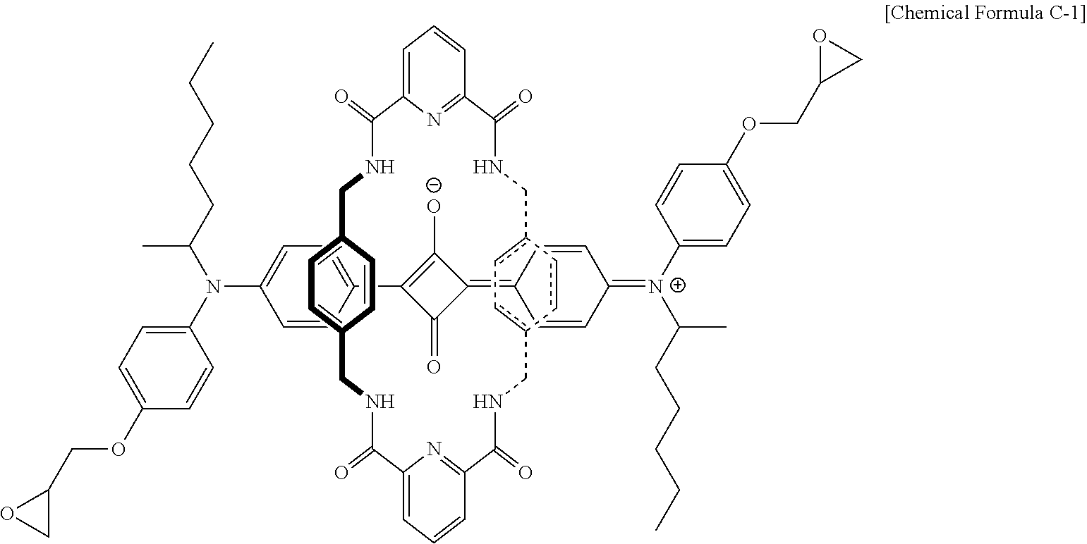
C1=C(C2=C([O-])C(=C3C=CC(=[N+](C4=CC=C(OCC5CO5)C=C4)C(CCCCC)C)C=C3)C2=O)C=CC(N(C2=CC=C(OCC3OC3)C=C2)C(CCCCC)C)=C1.C1=C2C=CC(=C1)CNC(=O)C1=CC=CC(=N1)C(=O)NCc1c-cc(CNC(=O)C3=NC(=CC=C3)C(=O)NC2)-cc-1
